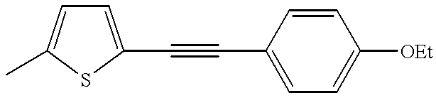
C1=C(C#CC2=CC=C([OEt])C=C2)SC(C)=C1
